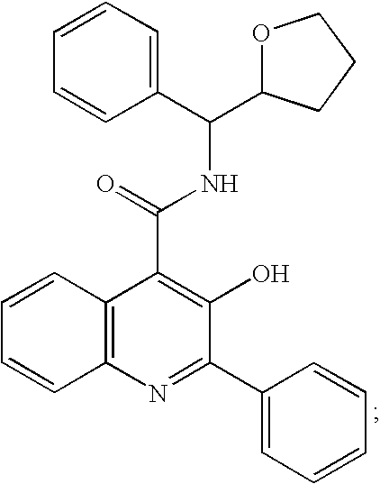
C12=C(N=C(C3=CC=CC=C3)C(O)=C1C(=O)NC(C1=CC=CC=C1)C1OCCC1)C=CC=C2
